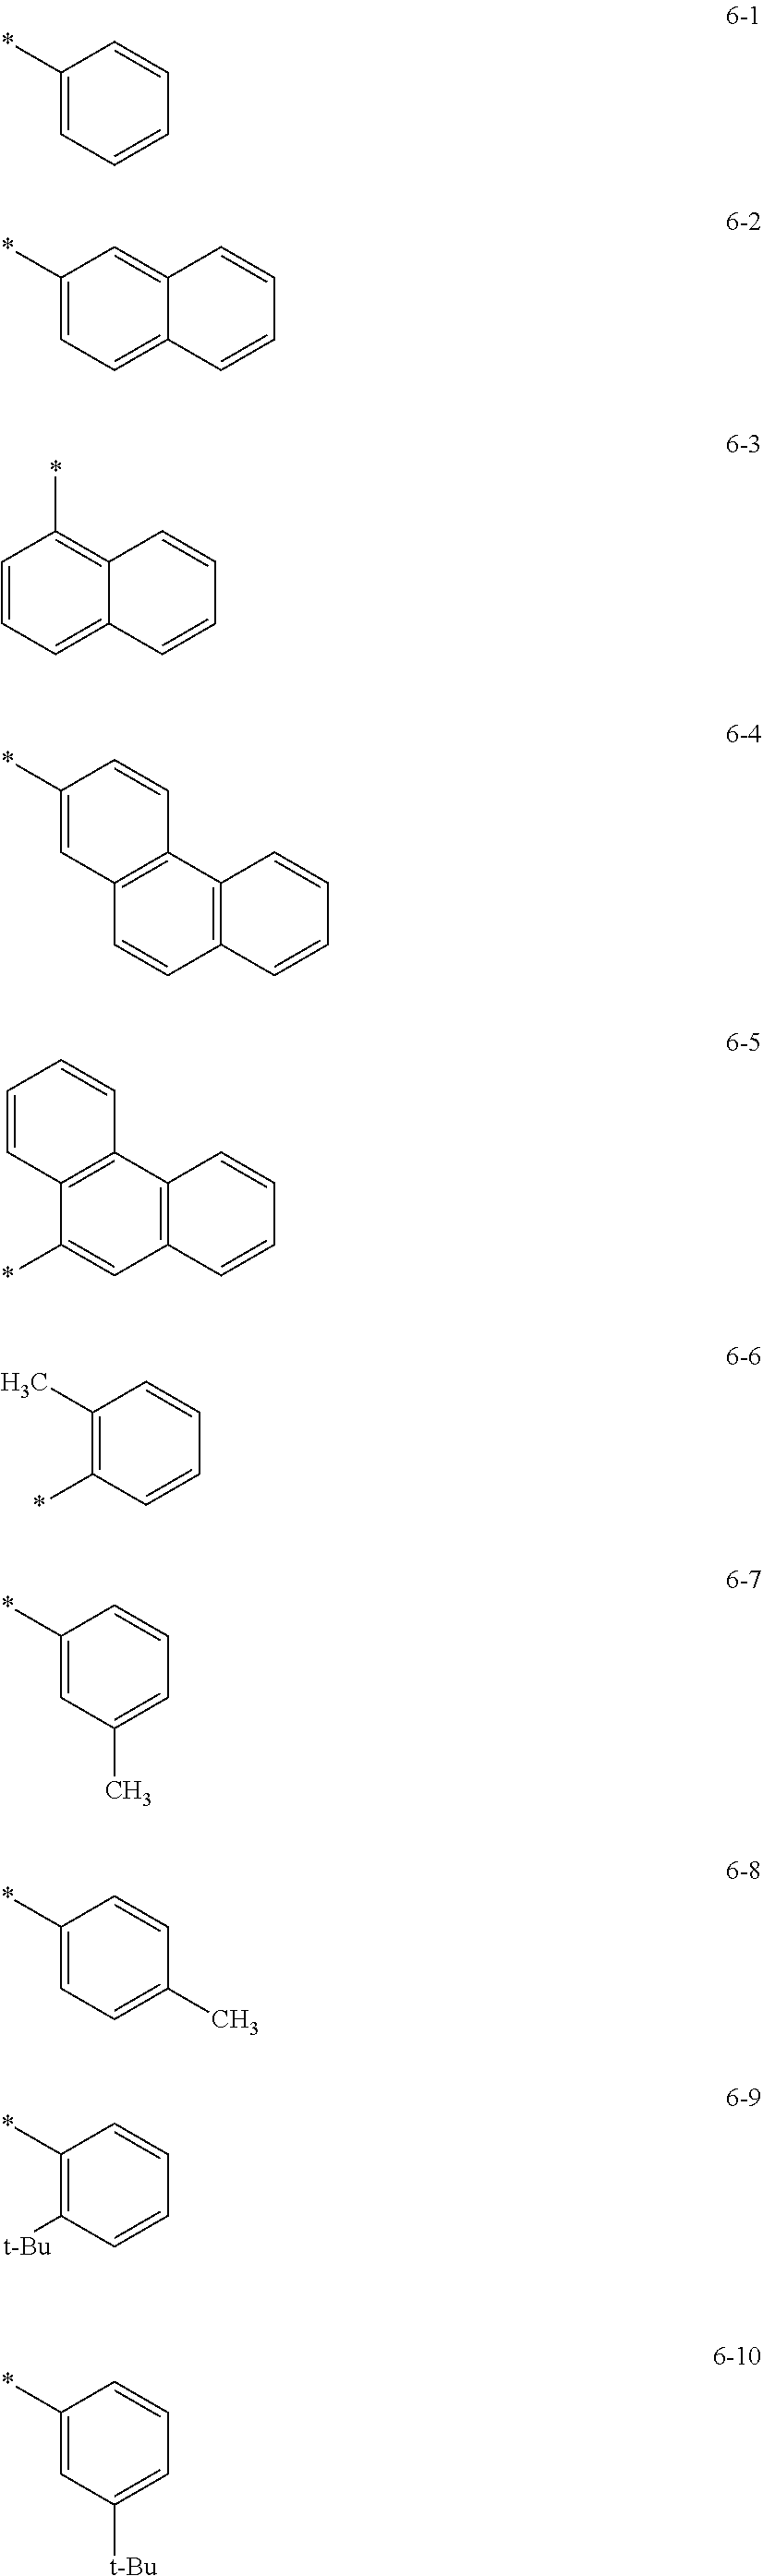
C1(*)=CC=CC=C1.C1(*)=CC=C2C(=C1)C=CC=C2.C1=CC=C2C(=C1*)C=CC=C2.C1(*)=CC2=C(C=C1)C1=C(C=C2)C=CC=C1.C1=CC2=C(C=C1)C1=C(C=C2*)C=CC=C1.CC1=C(*)C=CC=C1.*C1=CC(C)=CC=C1.*C1=CC=C(C)C=C1.*C1=C([t-Bu])C=CC=C1.*C1=CC([t-Bu])=CC=C1
